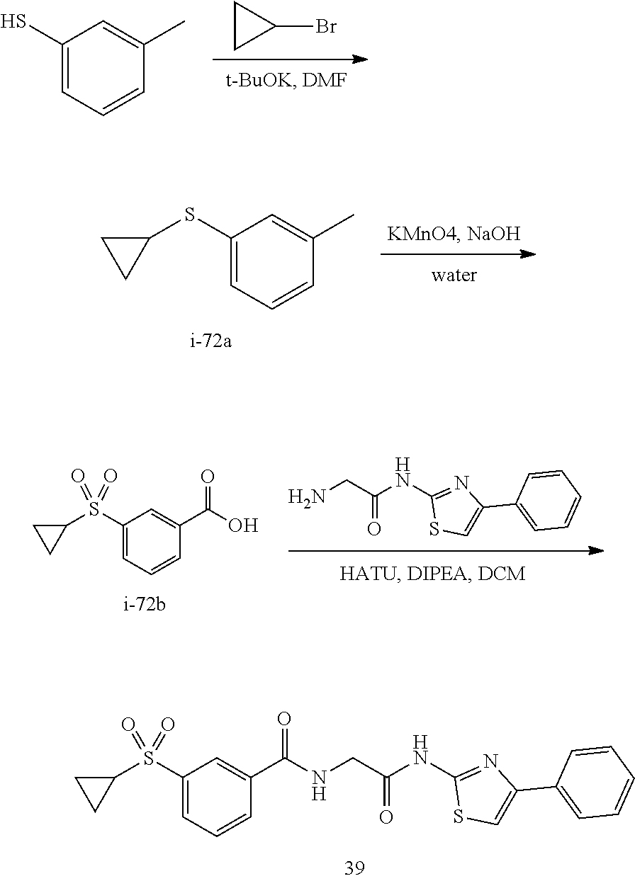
C1(S)=CC=CC(C)=C1.C1CC1Br.C1(SC2CC2)=CC=CC(C)=C1.C(C(NC1=NC(C2=CC=CC=C2)=CS1)=O)N.C1(S(C2CC2)(=O)=O)=CC=CC(C(O)=O)=C1.C(C(NC1=NC(C2=CC=CC=C2)=CS1)=O)NC(=O)C1=CC(S(C2CC2)(=O)=O)=CC=C1
